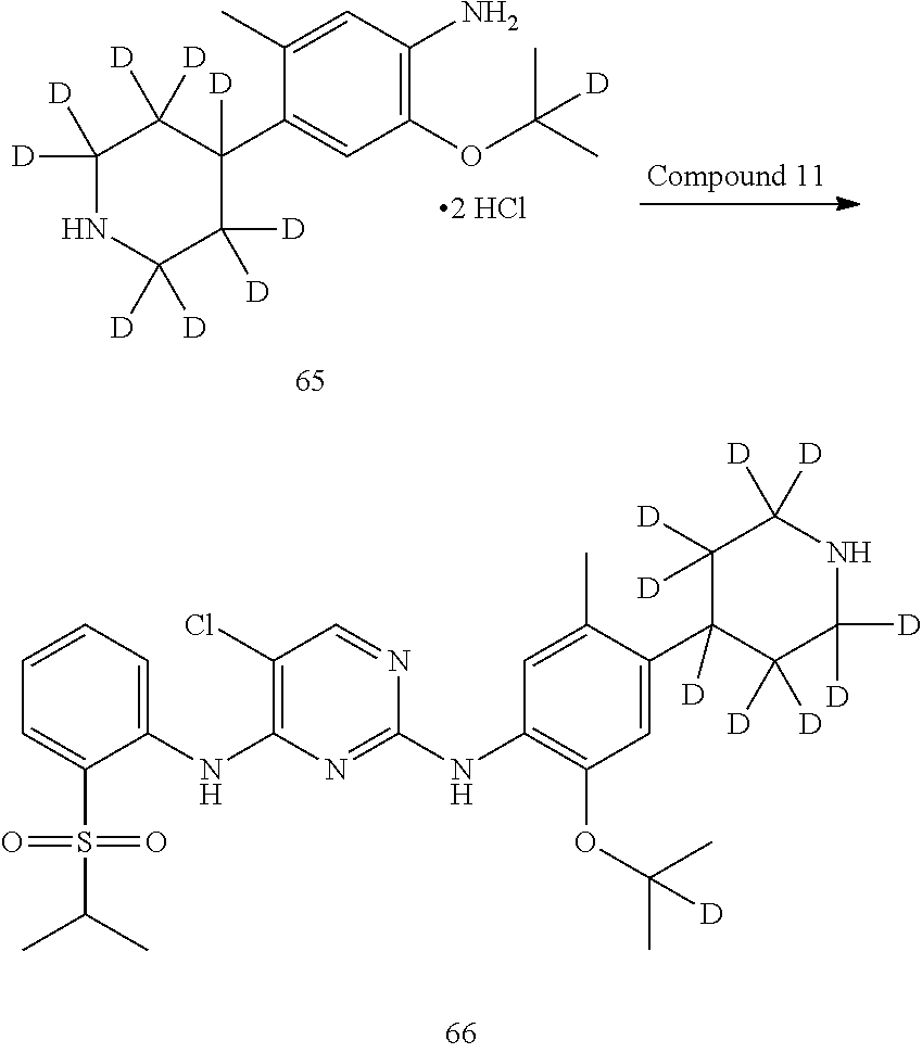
C1=C(C)C(C2([D])C([D])([D])C([D])([D])NC([D])([D])C2([D])[D])=CC(OC(C)(C)[D])=C1NC1=NC(NC2=CC=CC=C2S(C(C)C)(=O)=O)=C(Cl)C=N1.C1([D])([D])NC([D])([D])C([D])([D])C(C2=CC(OC(C)(C)[D])=C(N)C=C2C)([D])C1([D])[D]
